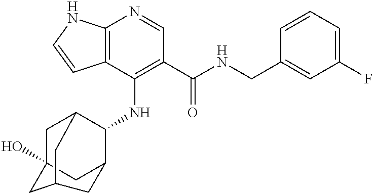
C12=C(C(NC3C4CC5(O)CC3CC(C5)C4)=C(C(NCC3=CC(F)=CC=C3)=O)C=N1)C=CN2
